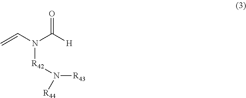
O=C([H])N(C=C)[R42]N([R43])[R44]
